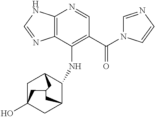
C12=C(C(NC3C4CC5(O)CC3CC(C5)C4)=C(C(=O)N3C=NC=C3)C=N1)N=CN2
